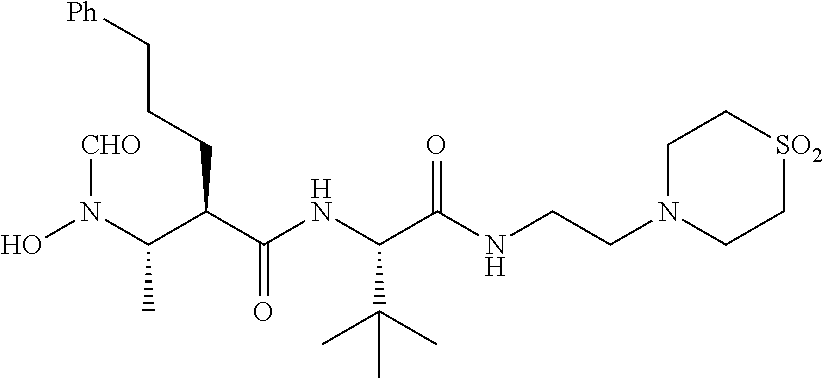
ON(C(C(C(NC(C(NCCN1CC[SO2]CC1)=O)C(C)(C)C)=O)CCC[Ph])C)[CHO]
